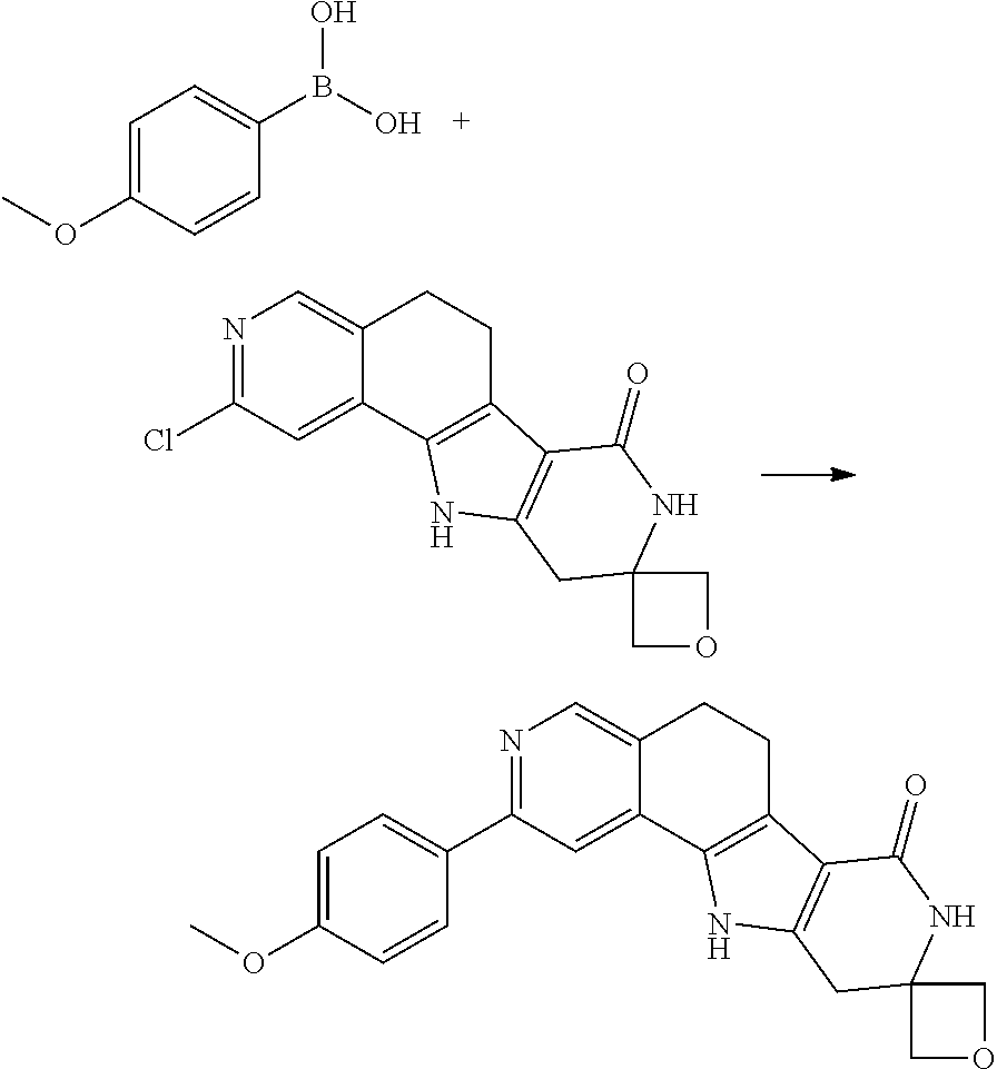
C1=C(OC)C=CC(B(O)O)=C1.N1=C(Cl)C=C2C(=C1)CCC1=C2NC2=C1C(=O)NC1(C2)COC1.N1=C(C2=CC=C(OC)C=C2)C=C2C(=C1)CCC1=C2NC2=C1C(=O)NC1(C2)COC1
